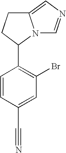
C1=C(C#N)C=CC(C2N3C(=CN=C3)CC2)=C1Br
